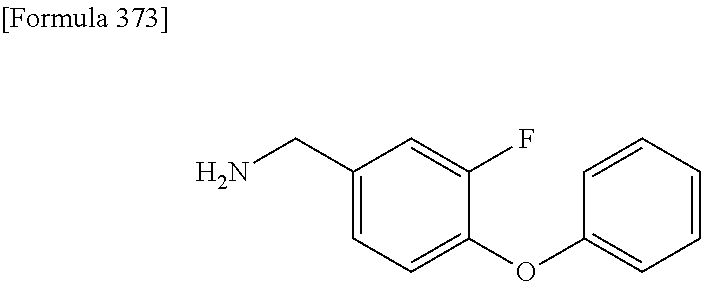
C1(CN)=CC=C(OC2=CC=CC=C2)C(F)=C1
